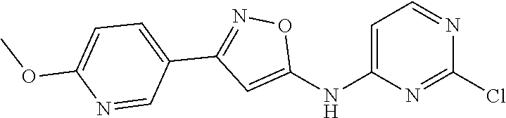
C1=C(NC2=CC(C3=CC=C(OC)N=C3)=NO2)N=C(Cl)N=C1
